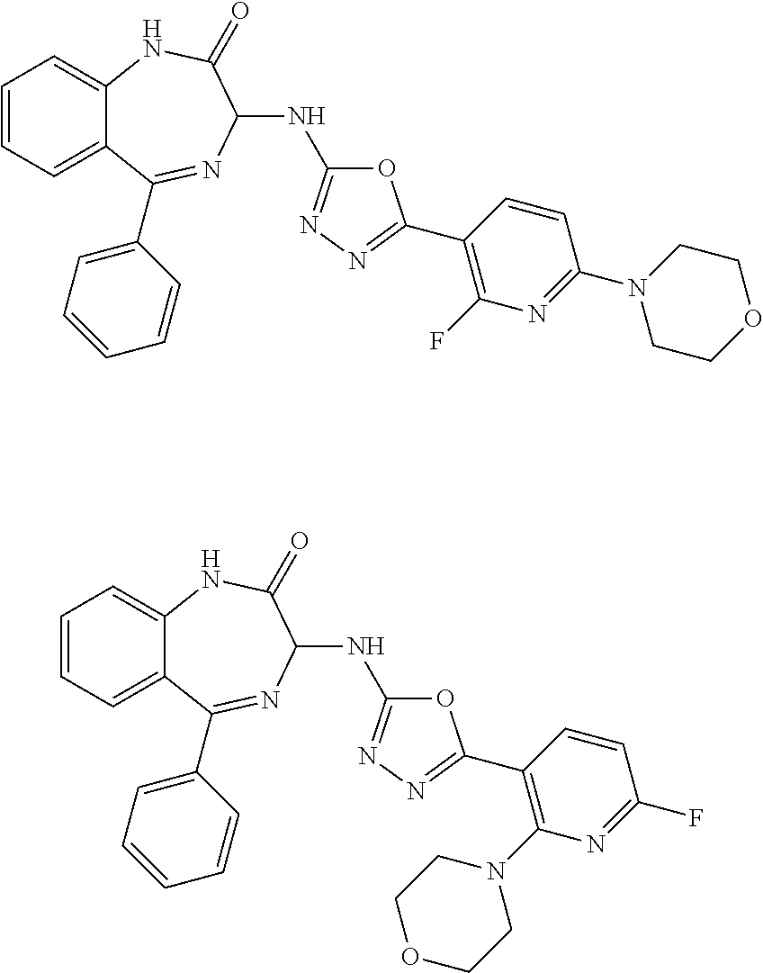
C1=CC=C2C(=C1)NC(=O)C(NC1=NN=C(C3=C(N4CCOCC4)N=C(F)C=C3)O1)N=C2C1=CC=CC=C1.C1=CC=C2C(=C1)NC(=O)C(NC1=NN=C(C3=C(F)N=C(N4CCOCC4)C=C3)O1)N=C2C1=CC=CC=C1
